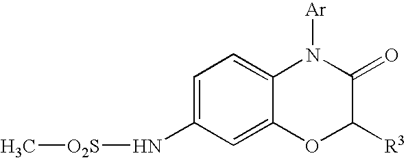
C1=C(N[O2S]C)C=C2C(=C1)N([Ar])C(=O)C([R3])O2
